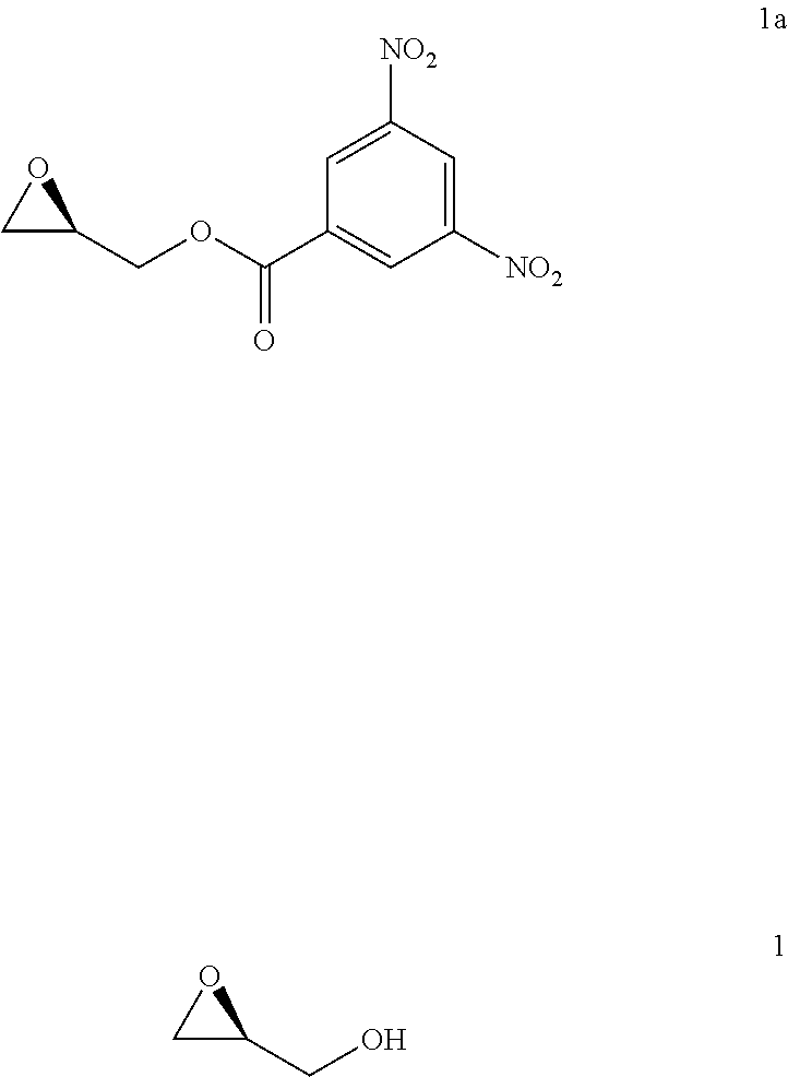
C1([NO2])=CC([NO2])=CC(C(OCC2OC2)=O)=C1.OCC1OC1
